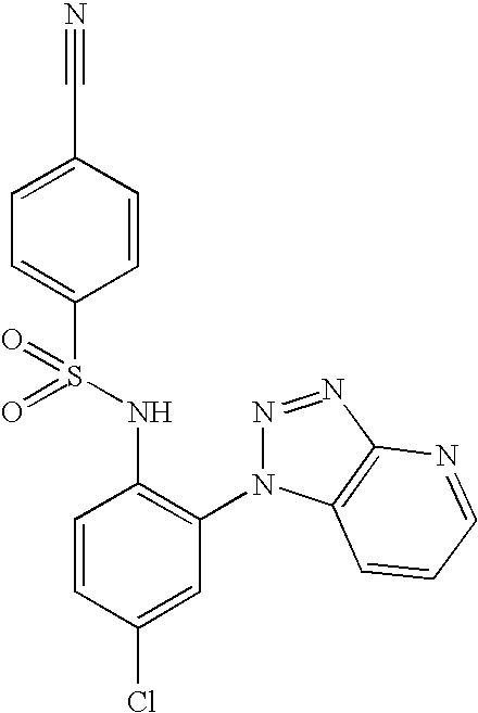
C1=C(C#N)C=CC(S(=O)(NC2=C(N3N=NC4=C3C=CC=N4)C=C(Cl)C=C2)=O)=C1
